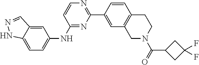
N1=C(NC2=CC=C3C(=C2)C=NN3)C=CN=C1C1=CC2=C(C=C1)CCN(C(=O)C1CC(F)(F)C1)C2
